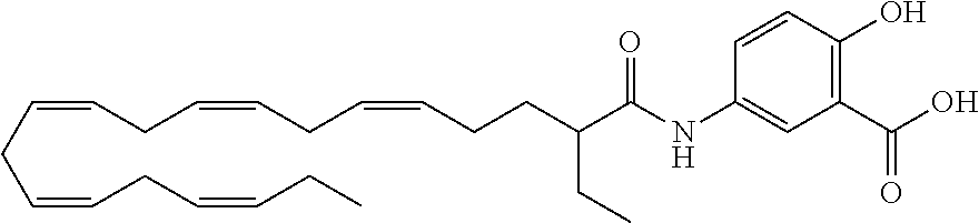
C(C=CCC=CCC=CCCC(C(NC1=CC(C(O)=O)=C(O)C=C1)=O)CC)C=CCC=CCC
